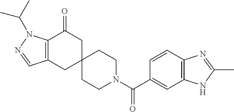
C12=C(C=CC(C(N3CCC4(CC3)CC(=O)C3=C(C4)C=NN3C(C)C)=O)=C1)N=C(C)N2
